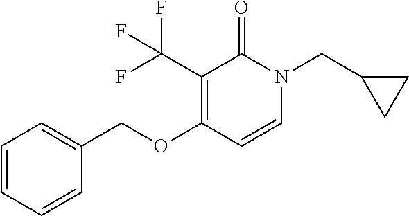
C1(C(F)(F)F)=C(OCC2=CC=CC=C2)C=CN(CC2CC2)C1=O
